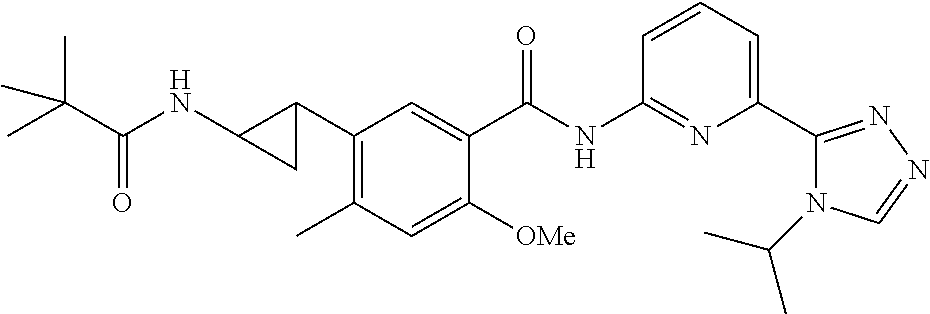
C1(C2CC2NC(=O)C(C)(C)C)=C(C)C=C([OMe])C(C(NC2=NC(C3=NN=CN3C(C)C)=CC=C2)=O)=C1
